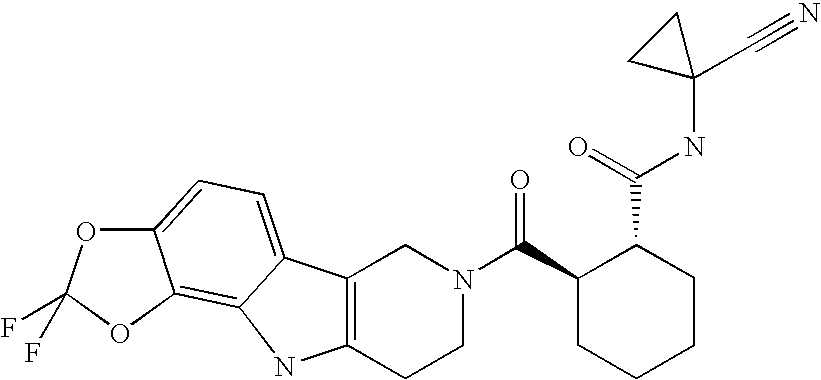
C12=C(CCN(C(C3CCCCC3C(=O)NC3(C#N)CC3)=O)C1)NC1=C3OC(F)(F)OC3=CC=C21
